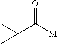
C(C([M])=O)(C)(C)C
